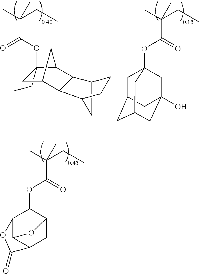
C12CC(C3C1C1C(OC(=O)C(C)(CC)C)(CC)CC3C1)CC2.O(C(C(C)(CC)C)=O)C12CC3CC(CC(O)(C1)C3)C2.O(C(C(C)(CC)C)=O)C1C2C3C(CC1O3)C(=O)O2
